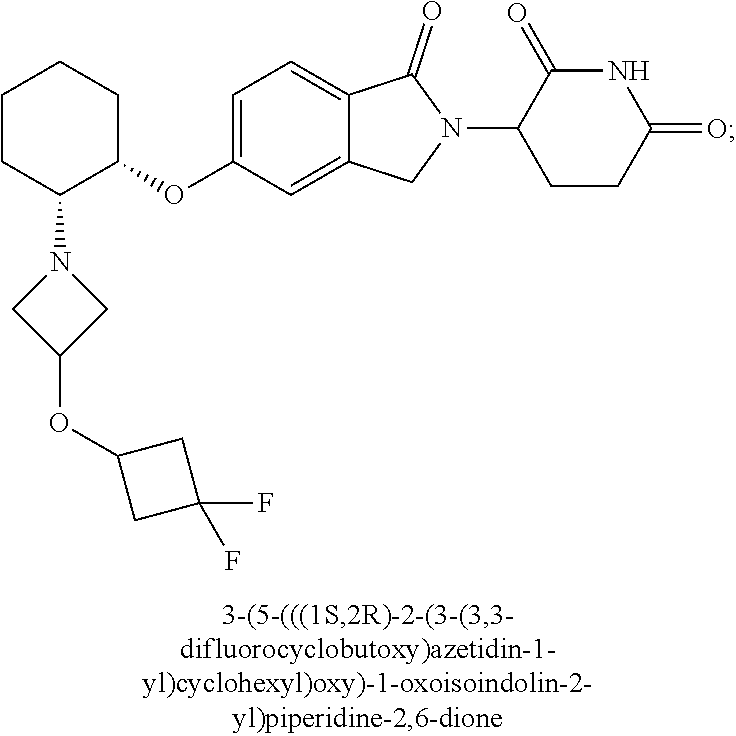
C1=C(OC2CCCCC2N2CC(OC3CC(F)(F)C3)C2)C=C2C(=C1)C(=O)N(C1CCC(=O)NC1=O)C2
